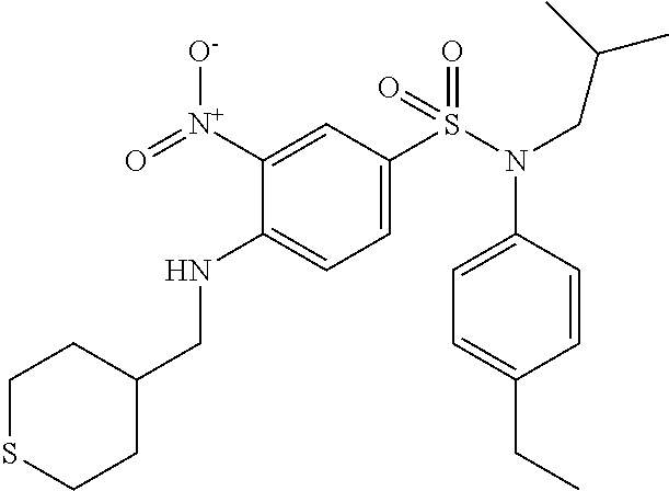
C1=C([N+](=O)[O-])C(NCC2CCSCC2)=CC=C1S(N(C1=CC=C(CC)C=C1)CC(C)C)(=O)=O
